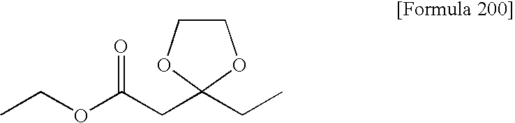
O(C(CC1(CC)OCCO1)=O)CC
